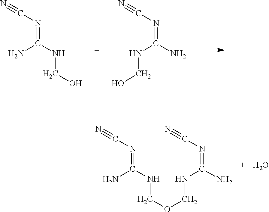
N(=C(NCO)N)C#N.N(=C(N)NCO)C#N.N(=C(NCOCNC(=NC#N)N)N)C#N.O
